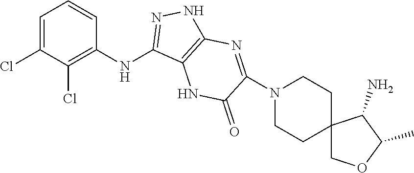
C1=C(Cl)C(Cl)=C(NC2=NNC3=C2NC(=O)C(N2CCC4(CC2)COC(C)C4N)=N3)C=C1
